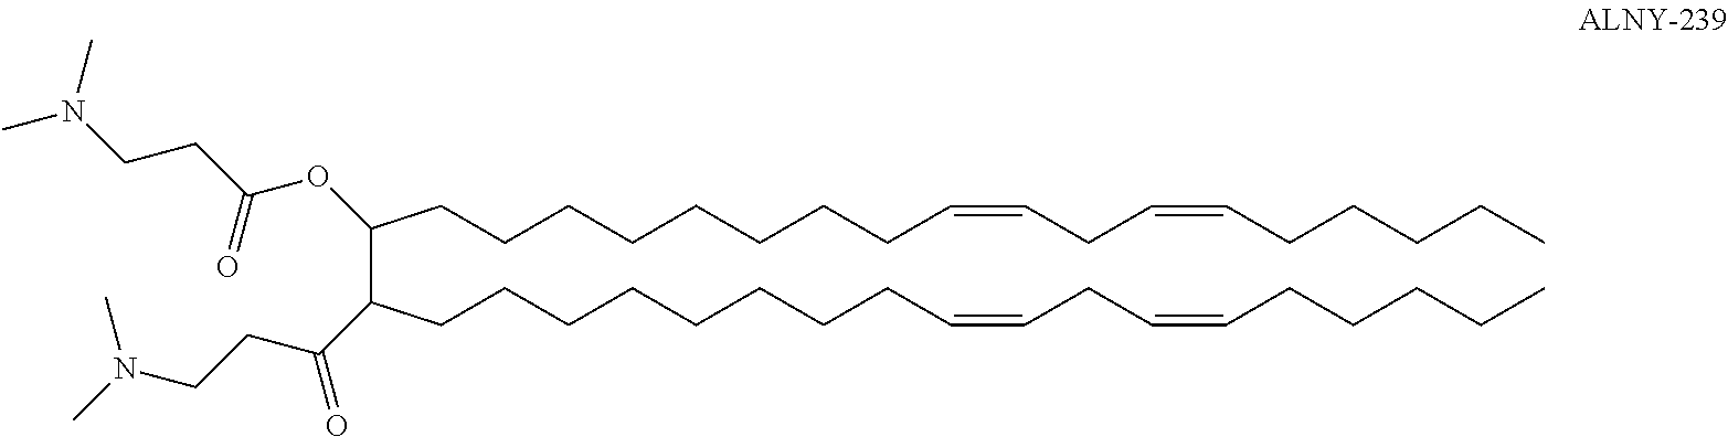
C(C(CCCCCCCCC=CCC=CCCCCC)C(=O)CCN(C)C)(CCCCCCCCC=CCC=CCCCCC)OC(CCN(C)C)=O
